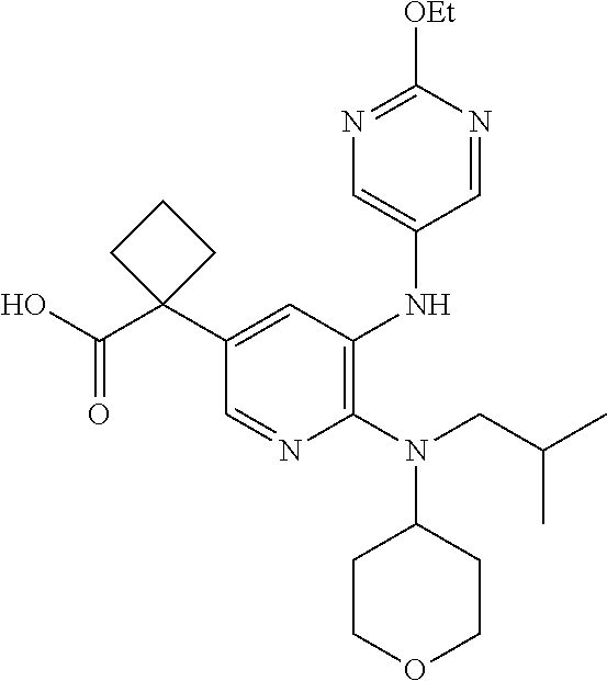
C1=NC(N(CC(C)C)C2CCOCC2)=C(NC2=CN=C([OEt])N=C2)C=C1C1(C(O)=O)CCC1
